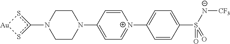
N1(c2s[Au]s2)CCN(C2=CC=[N+](C3=CC=C(S([N-][CF3])(=O)=O)C=C3)C=C2)CC1
